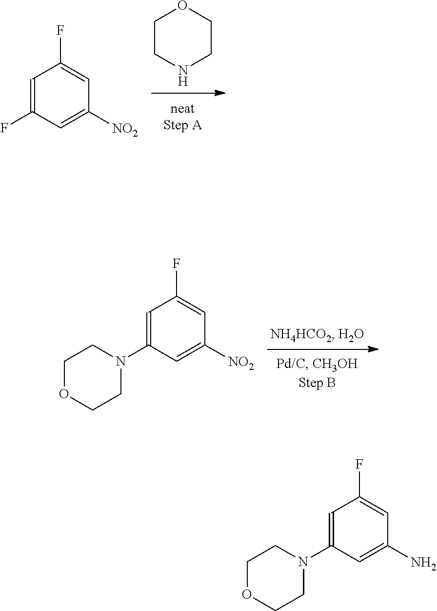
C1CNCCO1.C1=C(F)C=C([NO2])C=C1F.C1=C(N2CCOCC2)C=C([NO2])C=C1F.C1=C(N2CCOCC2)C=C(N)C=C1F
